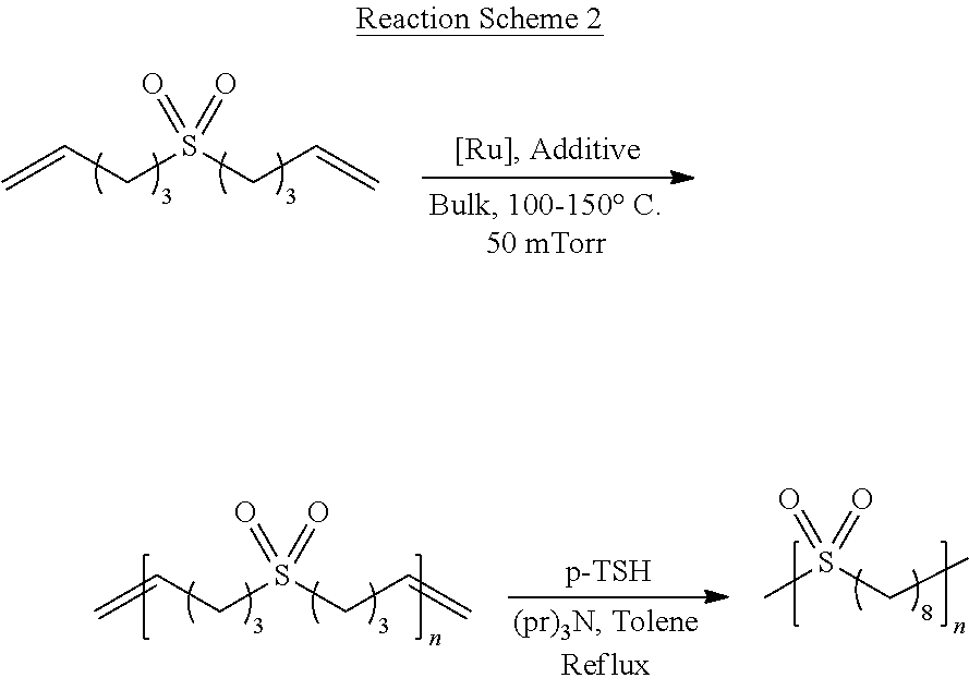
C=CCS(CC=C)(=O)=O.CS(CC)(=O)=O.C=CCS(CC=C)(=O)=O
